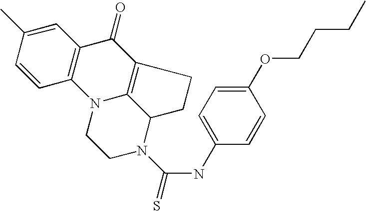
C1=CC(C)=CC2=C1N1C3=C(C2=O)CCC3N(C(NC2=CC=C(OCCCC)C=C2)=S)CC1
